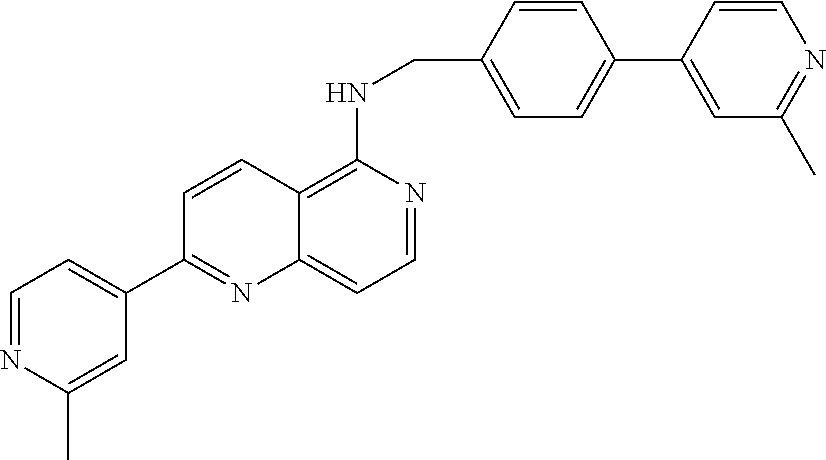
C1=CC2=C(NCC3=CC=C(C4=CC(C)=NC=C4)C=C3)N=CC=C2N=C1C1=CC=NC(C)=C1
